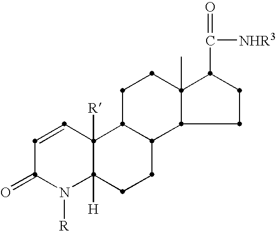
N1([R])C(=O)C=CC2([R])C1([H])CCC1C2CCC2(C)C1CCC2C(=O)[NHR3]
